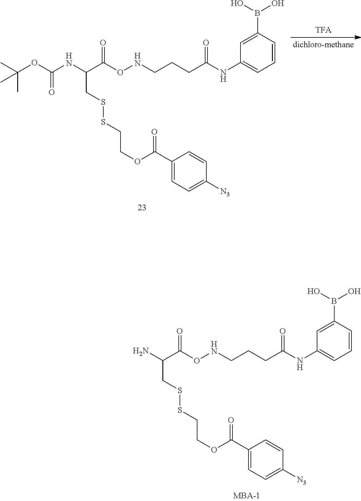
CC(OC(NC(C(ONCCCC(NC1=CC=CC(B(O)O)=C1)=O)=O)CSSCCOC(=O)C1=CC=C([N3])C=C1)=O)(C)C.NC(C(ONCCCC(NC1=CC=CC(B(O)O)=C1)=O)=O)CSSCCOC(=O)C1=CC=C([N3])C=C1
